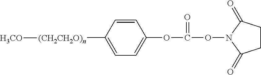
[(CH2CH2O)n](C1=CC=C(OC(ON2C(=O)CCC2=O)=O)C=C1)[H3CO]
